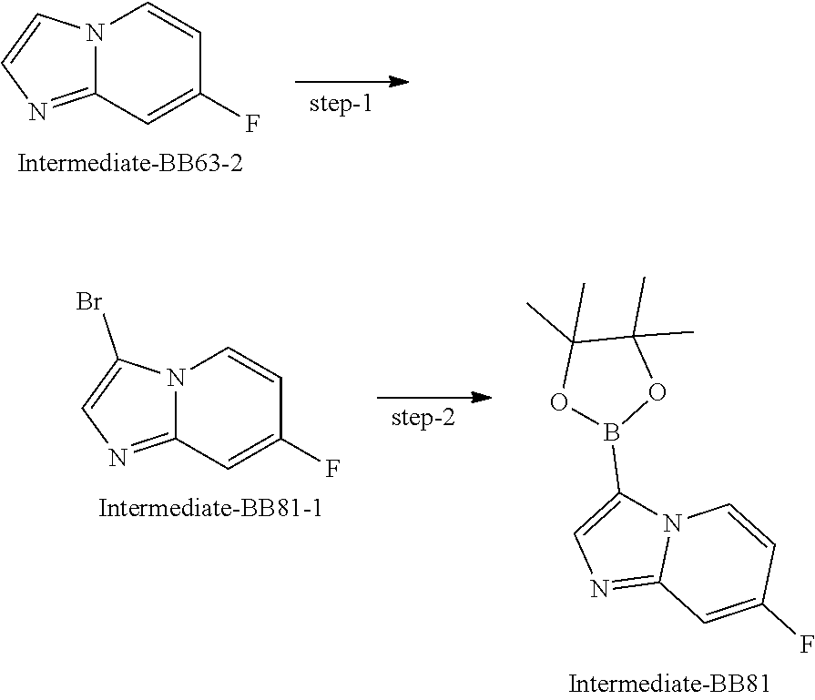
C12=NC=CN1C=CC(F)=C2.C12=NC=C(Br)N1C=CC(F)=C2.C12=NC=C(B3OC(C)(C)C(C)(C)O3)N1C=CC(F)=C2
